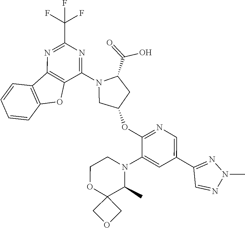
C12=C(C(N3CC(OC4=NC=C(C5=NN(C)N=C5)C=C4N4CCOC5(C4C)COC5)CC3C(=O)O)=NC(C(F)(F)F)=N1)OC1=C2C=CC=C1
